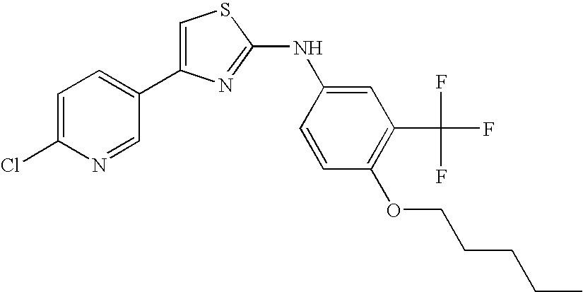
C1=C(C2=CC=C(Cl)N=C2)N=C(NC2=CC(C(F)(F)F)=C(OCCCCC)C=C2)S1
